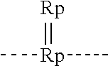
C[Rp](C)=[Rp]
